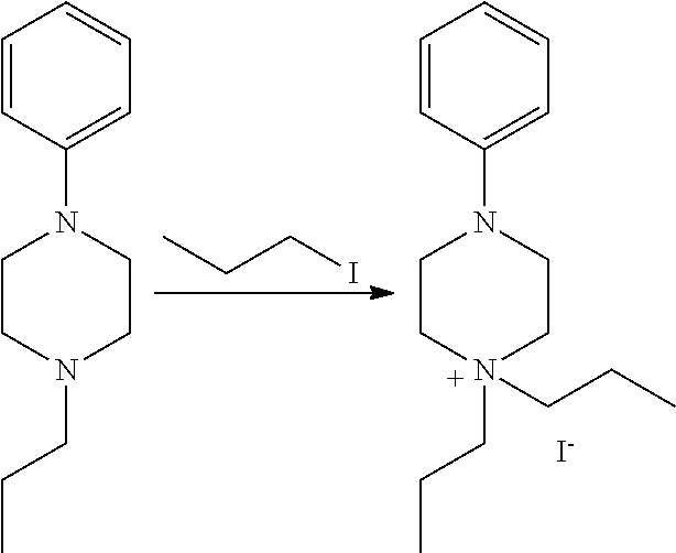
C1=CC(N2CCN(CCC)(CCC)CC2)=CC=C1.[I-].C1=CC(N2CCN(CCC)CC2)=CC=C1.CCCI
